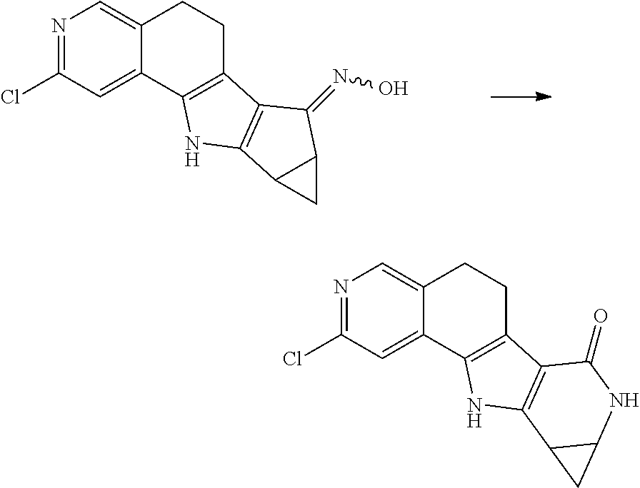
N1=C(Cl)C=C2C(=C1)CCC1=C2NC2=C1C(=NO)C1C2C1.N1=C(Cl)C=C2C(=C1)CCC1=C2NC2=C1C(=O)NC1C2C1
